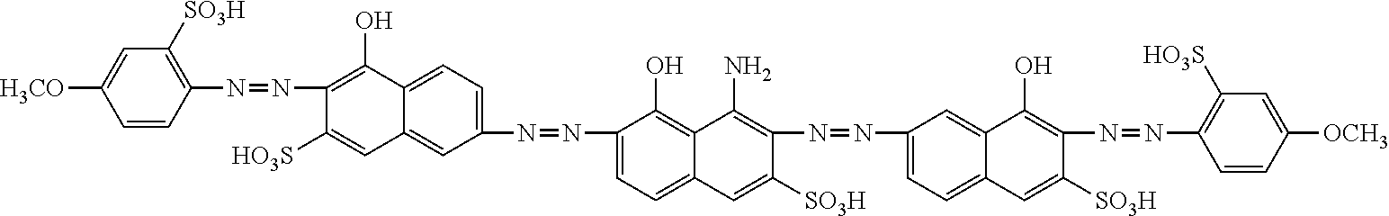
C1=CC(N=NC2=C(O)C3=CC=C(N=NC4=CC=C5C(=C4O)C(N)=C(N=NC4=CC=C6C(=C4)C(O)=C(N=NC4=C([HO3S])C=C([OCH3])C=C4)C([SO3H])=C6)C([SO3H])=C5)C=C3C=C2[HO3S])=C([SO3H])C=C1[H3CO]
